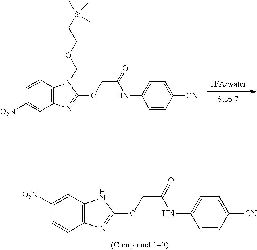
C1=CC2=C(C=C1[O2N])N=C(OCC(=O)NC1=CC=C([CN])C=C1)N2COCC[Si](C)(C)C.C1([O2N])=CC2=C(C=C1)N=C(OCC(=O)NC1=CC=C([CN])C=C1)N2
